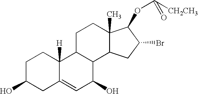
C1C(O)CC2=CC(O)C3C(C2([H])C1)CCC1(C)C3CC(Br)C1OC([CH2CH3])=O
